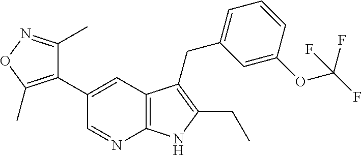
C1(C2=C(C)ON=C2C)=CC2=C(N=C1)NC(CC)=C2CC1=CC=CC(OC(F)(F)F)=C1
